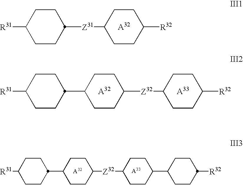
[R31]C1CCC([Z31]C2CCC([R32])CC2)CC1.[R31]C1CCC(C2CCC([Z32]C3CCC([R32])CC3)CC2)CC1.[R31]C1CCC(C2CCC([Z32]C3CCC(C4CCC([R32])CC4)CC3)CC2)CC1
